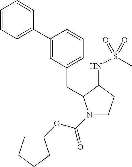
C1(C2=CC(CC3N(C(OC4CCCC4)=O)CCC3NS(C)(=O)=O)=CC=C2)=CC=CC=C1
